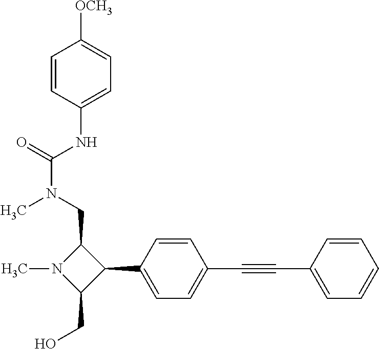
C1=CC(NC(N(C)CC2N(C)C(CO)C2C2=CC=C(C#CC3=CC=CC=C3)C=C2)=O)=CC=C1[OCH3]
